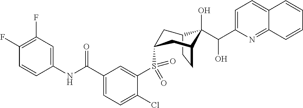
C12CCC(CC(S(C3=CC(C(NC4=CC(F)=C(F)C=C4)=O)=CC=C3Cl)(=O)=O)C1)C2(O)C(C1=CC=C2C(=N1)C=CC=C2)O
